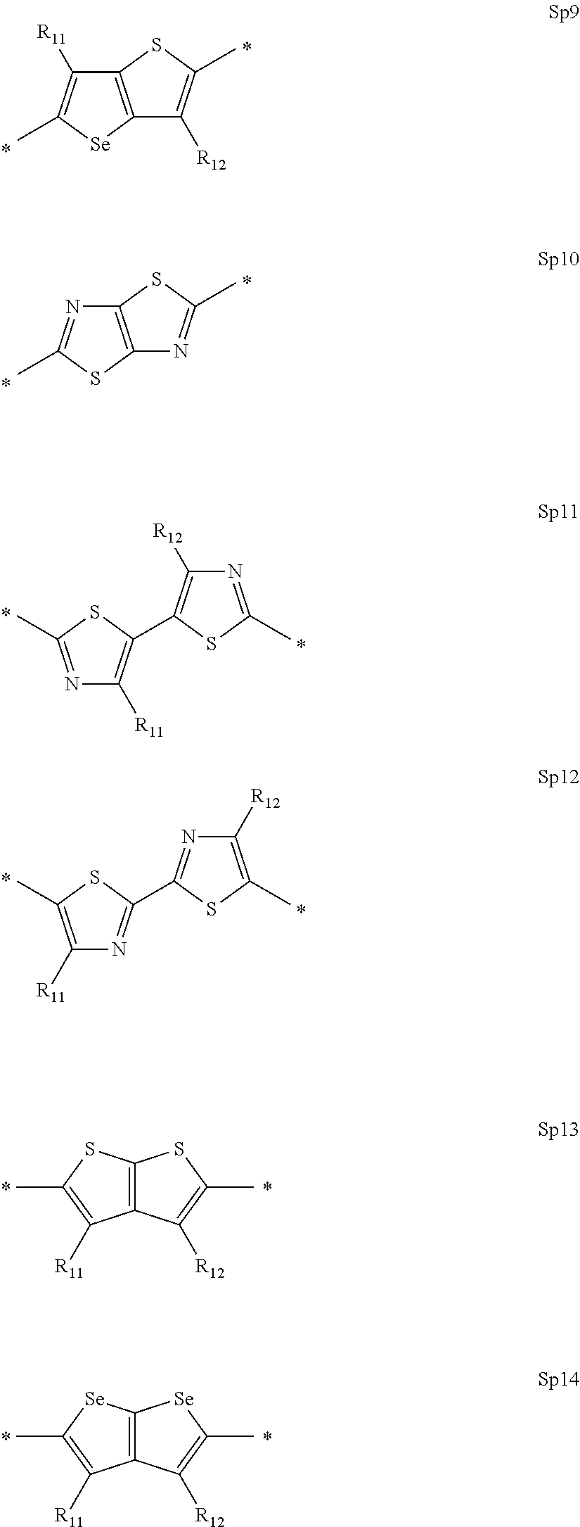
C12=C([Se]C(C)=C1[R11])C([R12])=C(C)S2.C12=C(SC(C)=N1)N=C(C)S2.C1([R11])=C(C)SC(C2=NC([R12])=C(C)S2)=N1.C12=C(SC(C)=C1[R11])SC(C)=C2[R12].C12=C([Se]C(C)=C1[R11])[Se]C(C)=C2[R12].N1=C(C)SC(C2=C([R12])N=C(C)S2)=C1[R11]
